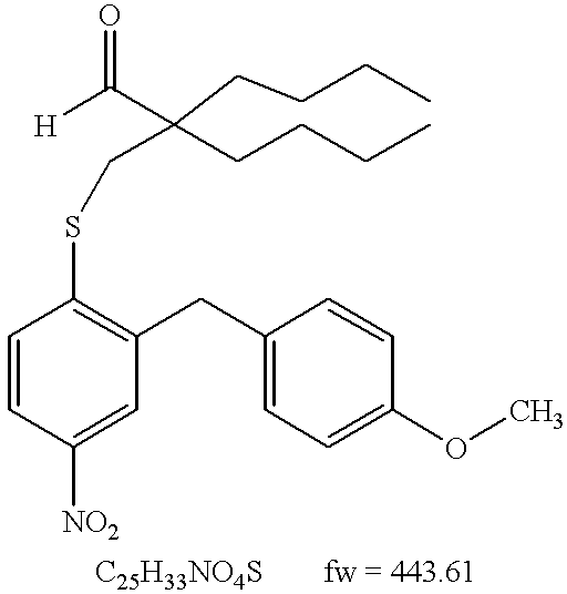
C1=CC([NO2])=CC(CC2=CC=C(OC)C=C2)=C1SCC(CCCC)(C([H])=O)CCCC
